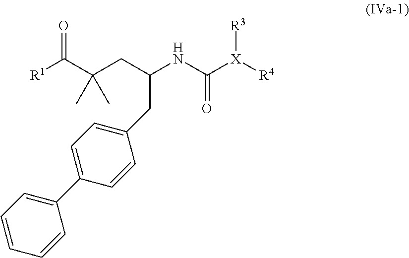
[R1]C(C(CC(NC([X]([R4])[R3])=O)CC1=CC=C(C2=CC=CC=C2)C=C1)(C)C)=O
